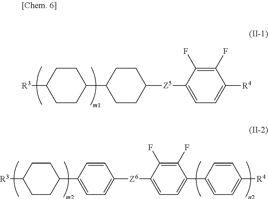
[R3]C1CCC(C2CCC([Z5]C3=CC=C([R4])C(F)=C3F)CC2)CC1.[R3]C1CCC(C2=CC=C([Z6]C3=CC=C(C4=CC=C([R4])C=C4)C(F)=C3F)C=C2)CC1
